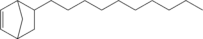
C1=CC2CC(CCCCCCCCCC)C1C2
